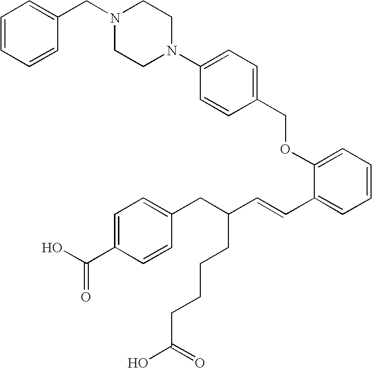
C1(CN2CCN(C3=CC=C(COC4=CC=CC=C4C=CC(CC4=CC=C(C(O)=O)C=C4)CCCCC(O)=O)C=C3)CC2)=CC=CC=C1
